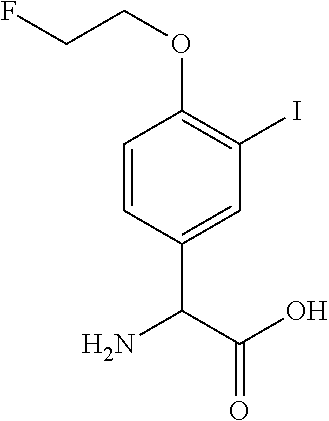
O(CCF)C1=C(I)C=C(C(C(O)=O)N)C=C1
